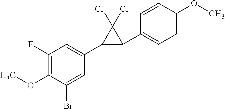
C1(F)=C(OC)C(Br)=CC(C2C(C3=CC=C(OC)C=C3)C2(Cl)Cl)=C1
